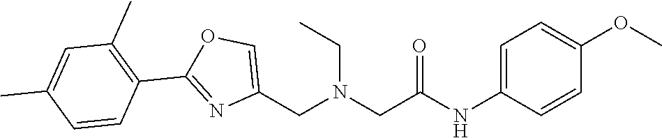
C1=C(NC(=O)CN(CC)CC2=COC(C3=C(C)C=C(C)C=C3)=N2)C=CC(OC)=C1
